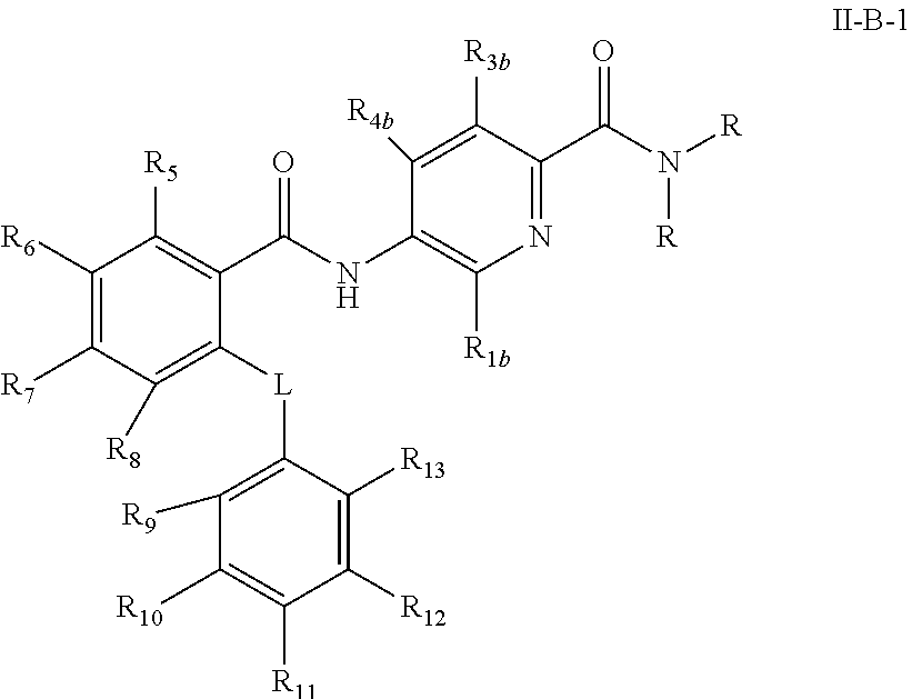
C1([R6])=C([R7])C([R8])=C([L]C2=C([R9])C([R10])=C([R11])C([R12])=C2[R13])C(C(NC2=C([R1b])N=C(C(=O)N([R])[R])C([R3b])=C2[R4b])=O)=C1[R5]
